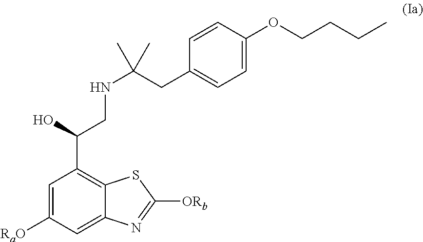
C1=C([RaO])C=C2C(=C1C(O)CNC(CC1=CC=C(OCCCC)C=C1)(C)C)SC([ORb])=N2
